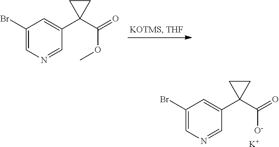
C1(Br)=CN=CC(C2(C(=O)OC)CC2)=C1.C1(Br)=CN=CC(C2(C(=O)[O-])CC2)=C1.[K]
